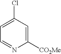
C1=C(Cl)C=C([CO2Me])N=C1
